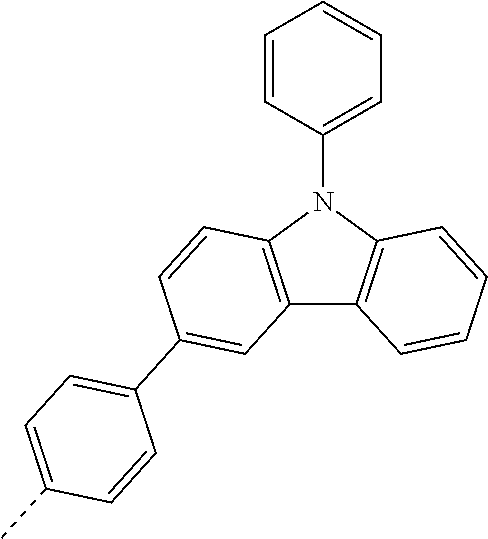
C12=C(N(C3=CC=CC=C3)C3=C1C=CC=C3)C=CC(C1=CC=C(C)C=C1)=C2
